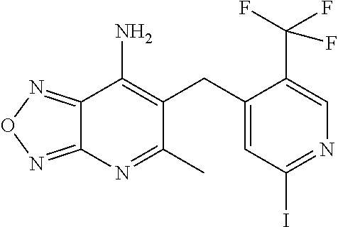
C12=NON=C1N=C(C)C(CC1=CC(I)=NC=C1C(F)(F)F)=C2N
